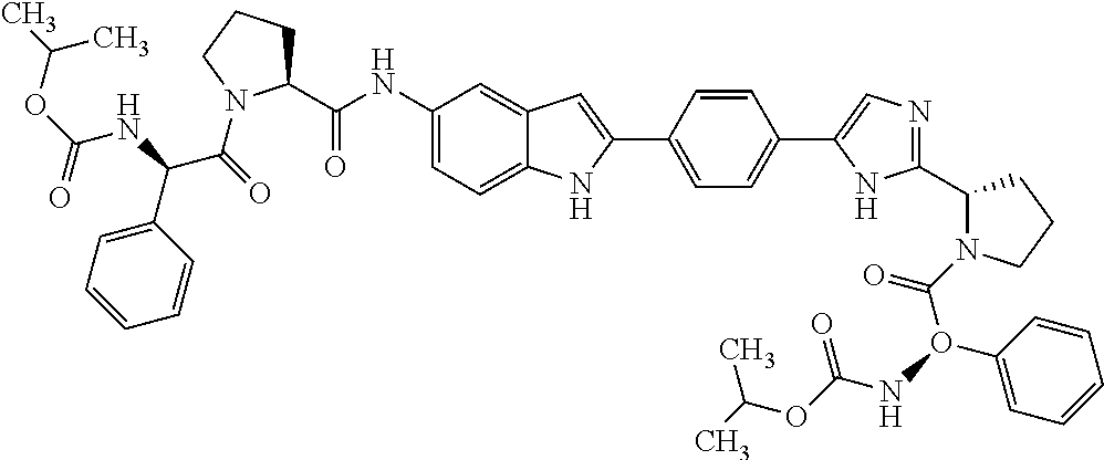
C1(NC(C2CCCN2C(=O)C(NC(=O)OC(C)C)C2=CC=CC=C2)=O)=CC=C2C(=C1)C=C(C1=CC=C(C3=CN=C(C4N(C(O(NC(=O)OC(C)C)C5=CC=CC=C5)=O)CCC4)N3)C=C1)N2
